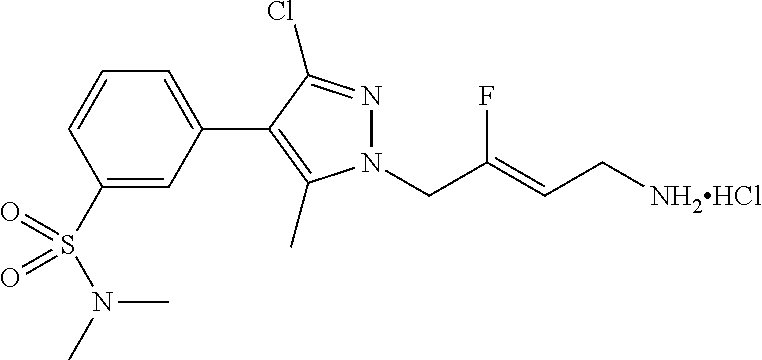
C1=C(C2=C(C)N(CC(=CC[NH2HCl])F)N=C2Cl)C=C(S(N(C)C)(=O)=O)C=C1
